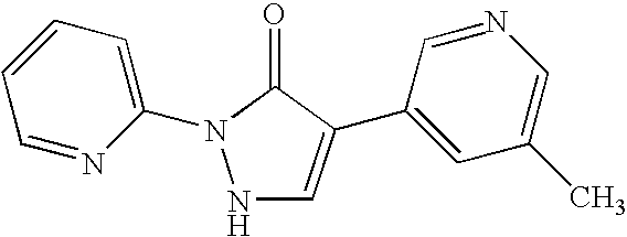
N1C=C(C2=CC(C)=CN=C2)C(=O)N1C1=CC=CC=N1
